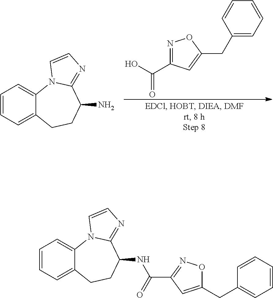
N1=C(C(O)=O)C=C(CC2=CC=CC=C2)O1.C1=CC=C2C(=C1)N1C(=NC=C1)C(N)CC2.C1=CC=C2C(=C1)N1C(=NC=C1)C(NC(C1=NOC(CC3=CC=CC=C3)=C1)=O)CC2
